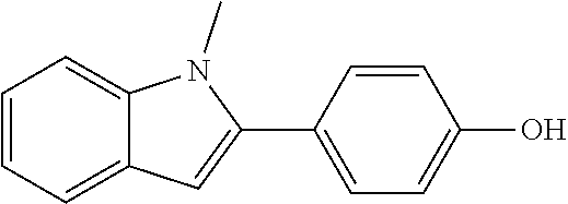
C1=CC=C2C(=C1)N(C)C(C1=CC=C(O)C=C1)=C2
